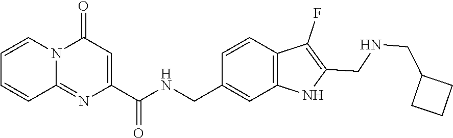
C1=CN2C(=NC(C(NCC3=CC4=C(C=C3)C(F)=C(CNCC3CCC3)N4)=O)=CC2=O)C=C1
